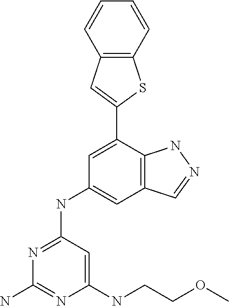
C1(NCCOC)=CC(NC2=CC3=C(C(C4=CC5=C(S4)C=CC=C5)=C2)NN=C3)=NC(N)=N1
